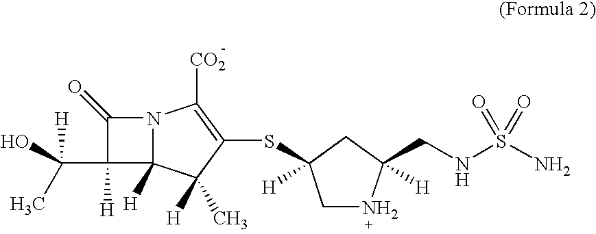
N12C([H])(C([H])(C)C(SC3([H])CNC(CNS(N)(=O)=O)([H])C3)=C1[CO2])C(C(C)(O)[H])([H])C2=O
